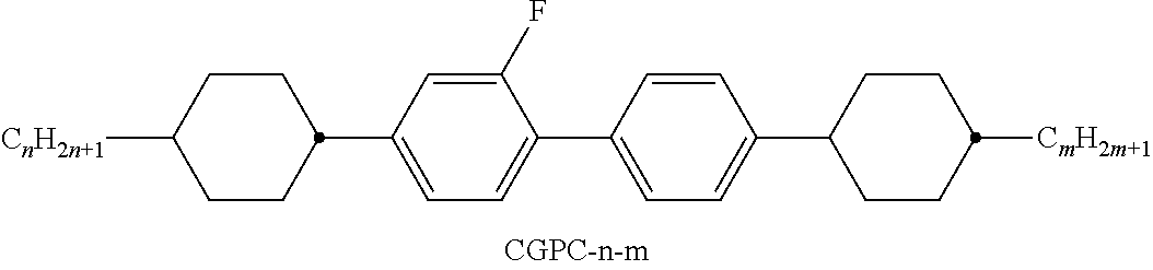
C1([CnH2n+1])CCC(C2=CC=C(C3=CC=C(C4CCC([CmH2m+1])CC4)C=C3)C(F)=C2)CC1
